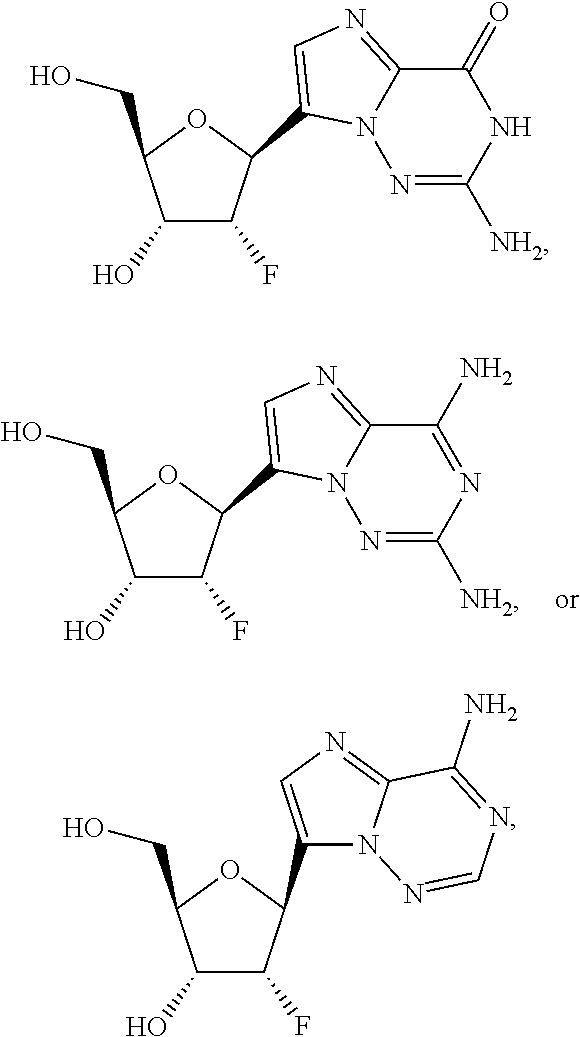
C1(O)C(F)C(C2=CN=C3C(N)=NC([NH2])=NN32)OC1CO.C1(O)C(F)C(C2=CN=C3C(=O)NC([NH2])=NN32)OC1CO.C1(O)C(F)C(C2=CN=C3N2N=CN=C3N)OC1CO
